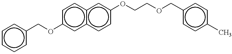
c1cccc(COc2cc3c(cc2)cc(OCCOCc2ccc(C)cc2)cc3)c1
